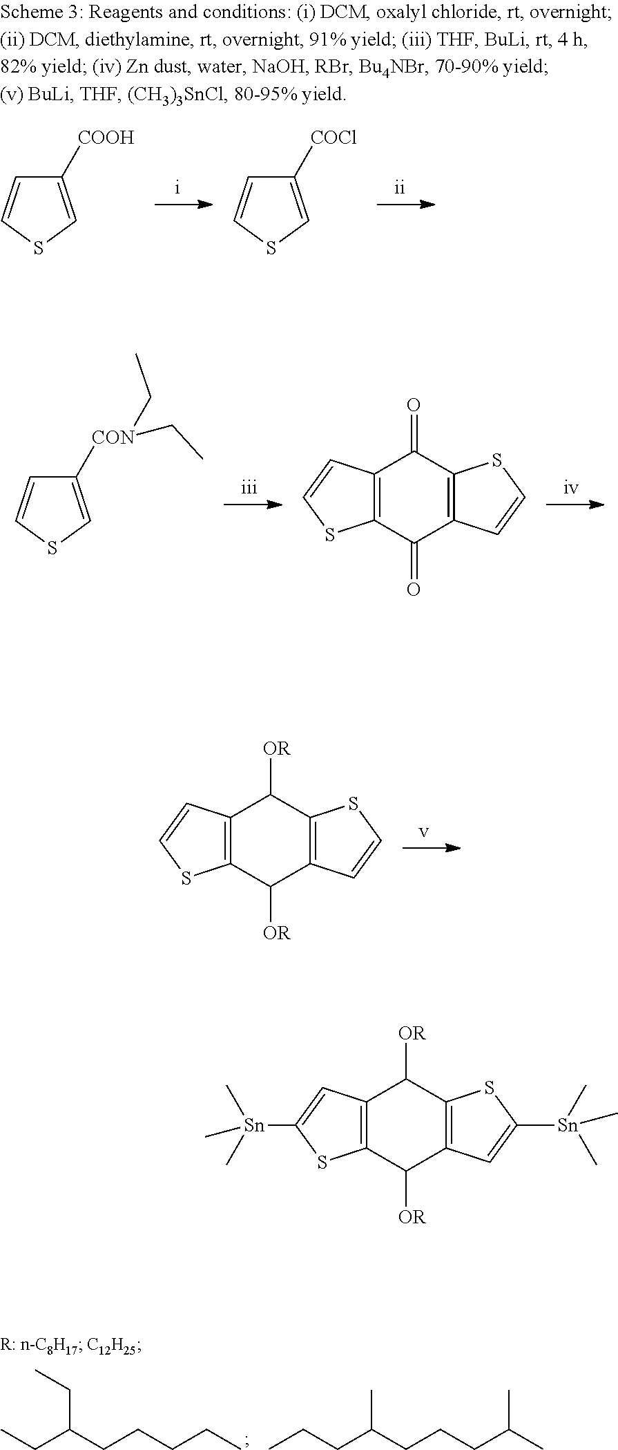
C1([CON](CC)CC)=CSC=C1.C12=C(C=CS1)C(=O)C1=C(C2=O)C=CS1.C12=C(C=CS1)C([OR])C1=C(C2[OR])C=CS1.CCC(CCCCC)CC.C(CC(CCCC(C)C)C)C.C1([COOH])=CSC=C1.C1([COCl])=CSC=C1.C12=C(C=C([Sn](C)(C)C)S1)C([OR])C1=C(C2[OR])C=C([Sn](C)(C)C)S1
